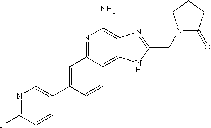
C1=C(C2=CN=C(F)C=C2)C=CC2=C3C(=C(N)N=C12)N=C(CN1C(=O)CCC1)N3
